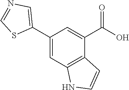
C1(C2=CN=CS2)=CC2=C(C(C(O)=O)=C1)C=CN2
